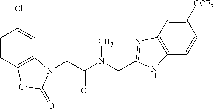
C1=CC2=C(C=C1Cl)N(CC(N(CC1=NC3=C(C=CC([OCF3])=C3)N1)C)=O)C(=O)O2
